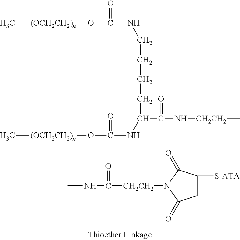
C[(OCH2CH2)n]OC(NC(CCCCNC(O[(OCH2CH2)n]C)=O)C(N[CH2CH2]C)=O)=O.N1([CH2CH2]C(NC)=O)C(=O)CC([S-ATA])C1=O
